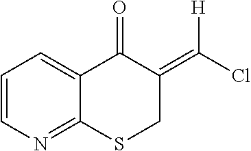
C1=CN=C2C(=C1)C(=O)C(=C(Cl)[H])CS2
